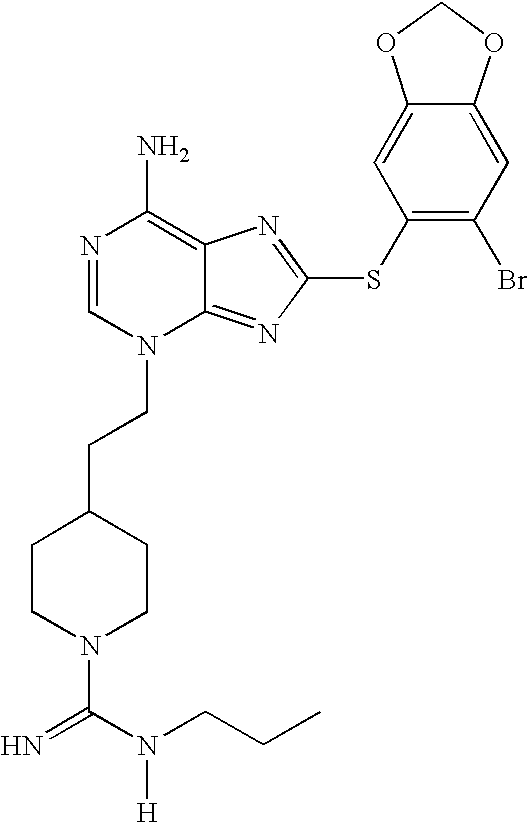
N1=CN(CCC2CCN(C(N(CCC)[H])=N)CC2)C2=NC(SC3=C(Br)C=C4C(=C3)OCO4)=NC2=C1N
